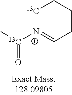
C[13C]([N+]1=CCCC[13C]1)=O
